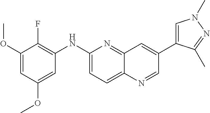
C1=C(OC)C=C(OC)C(F)=C1NC1=CC=C2C(=N1)C=C(C1=CN(C)N=C1C)C=N2
